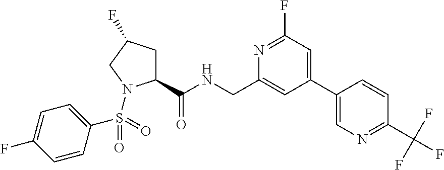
C1(C(NCC2=CC(C3=CN=C(C(F)(F)F)C=C3)=CC(F)=N2)=O)CC(F)CN1S(C1=CC=C(F)C=C1)(=O)=O
